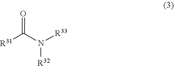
[R31]C(N([R33])[R32])=O
